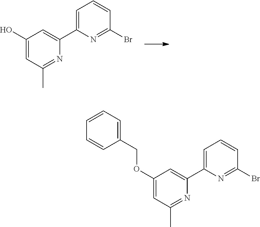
C1=C(C2=CC(O)=CC(C)=N2)N=C(Br)C=C1.C1=C(C2=CC(OCC3=CC=CC=C3)=CC(C)=N2)N=C(Br)C=C1
